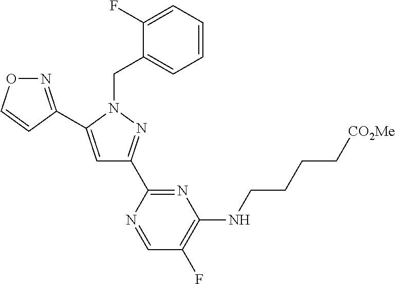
N1=C(C2=CC(C3=NC(NCCCC[CO2Me])=C(F)C=N3)=NN2CC2=CC=CC=C2F)C=CO1
